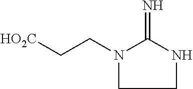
C(CN1C(=N)NCC1)[HO2C]
